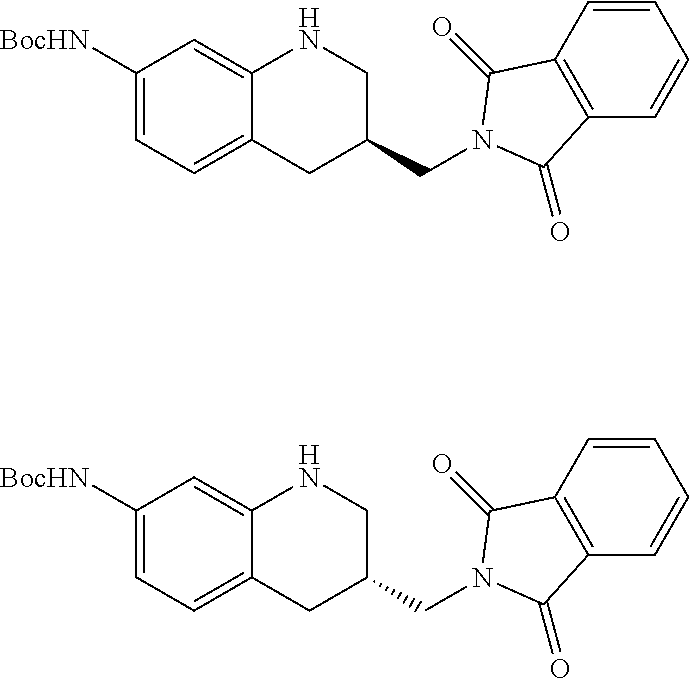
C12=CC([BocHN])=CC=C1CC(CN1C(=O)C3=C(C=CC=C3)C1=O)CN2.C12=CC([BocHN])=CC=C1CC(CN1C(=O)C3=C(C=CC=C3)C1=O)CN2
